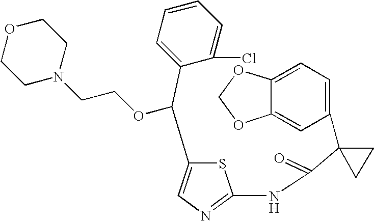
C1=C2C(=CC(C3(C(=O)NC4=NC=C(C(C5=CC=CC=C5Cl)OCCN5CCOCC5)S4)CC3)=C1)OCO2
